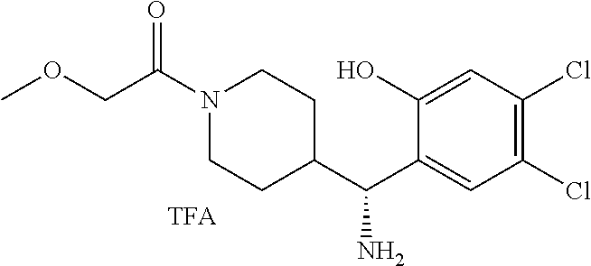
C1(O)=CC(Cl)=C(Cl)C=C1C(C1CCN(C(COC)=O)CC1)N
